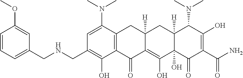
C1=C(N(C)C)C2=C(C(O)=C1CNCC1=CC=CC(OC)=C1)C(=O)C1=C(O)C3(O)C([H])(CC1([H])C2)C(N(C)C)C(O)=C(C(N)=O)C3=O
